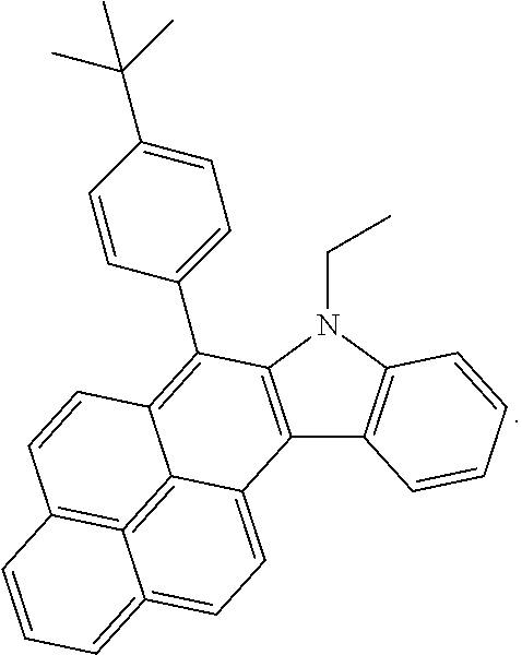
C12=C(N(CC)C3=C1C=CC=C3)C(C1=CC=C(C(C)(C)C)C=C1)=C1C3=C4=C(C=C1)C=CC=C4=CC=C23
